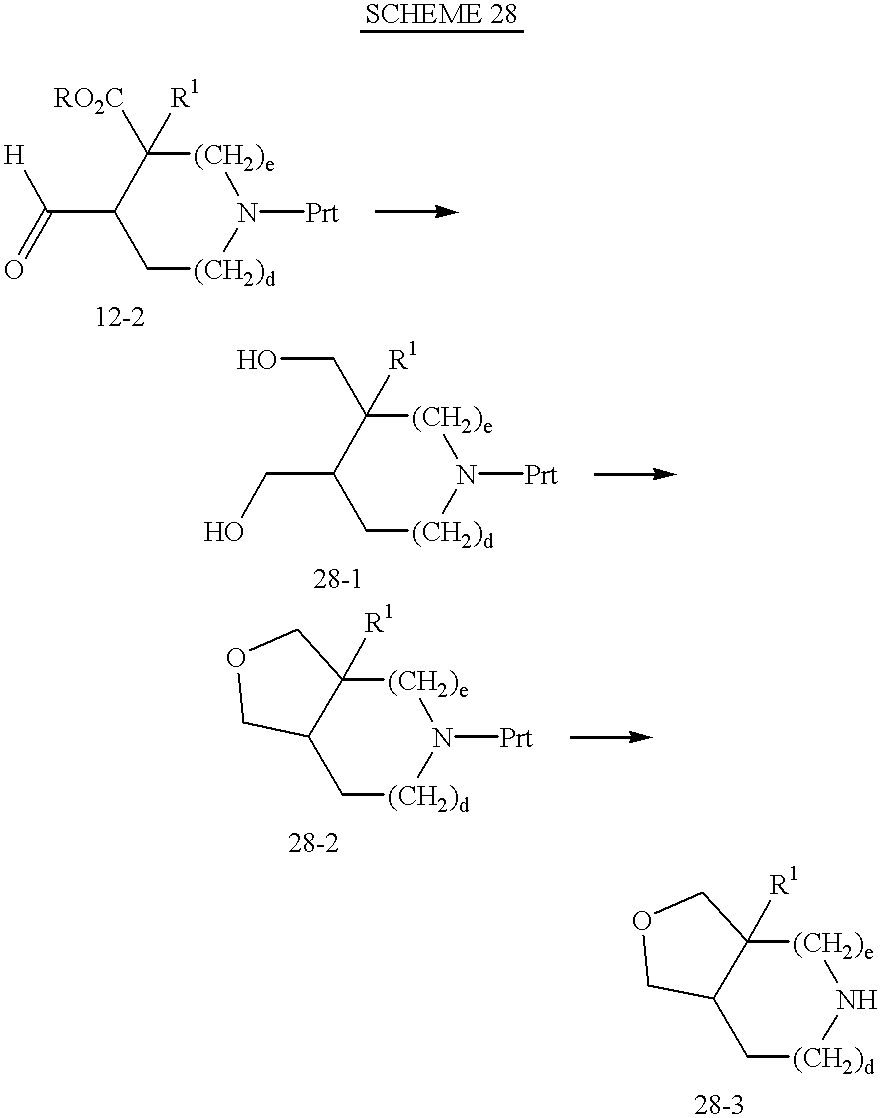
C1(C([H])=O)C[(CH2)d]N([Prt])[(CH2)e]C1([RO2C])[R1].C1(CO)C[(CH2)d]N([Prt])[(CH2)e]C1(CO)[R1].C12C[(CH2)d]N([Prt])[(CH2)e]C1([R1])COC2.C12C[(CH2)d]N[(CH2)e]C1([R1])COC2
